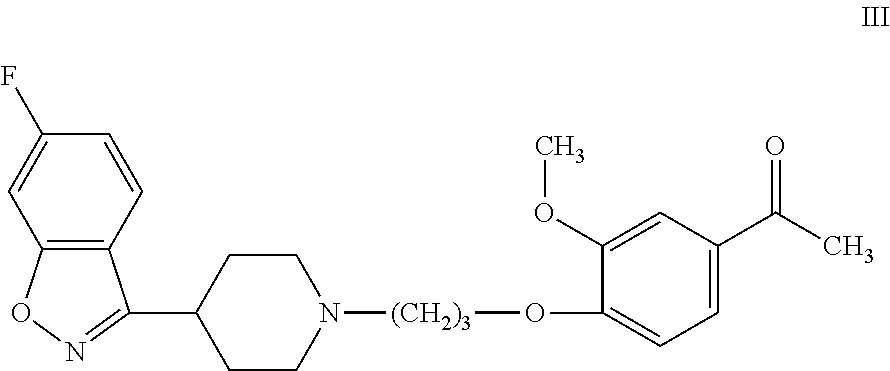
C1(F)=CC2=C(C=C1)C(C1CCN([(CH2)3]OC3=CC=C(C(C)=O)C=C3OC)CC1)=NO2
